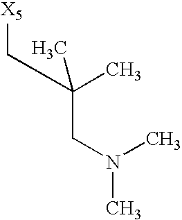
CN(CC(C)(C)C[X5])C
